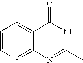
C1=CC=C2C(=C1)C(=O)NC(C)=N2
